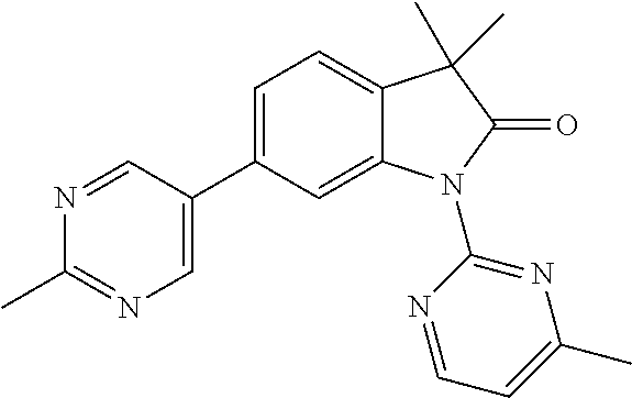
C1(C2=CN=C(C)N=C2)=CC=C2C(=C1)N(C1=NC(C)=CC=N1)C(=O)C2(C)C
